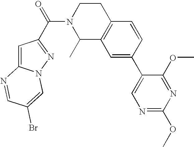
C(N1C(C)C2=C(CC1)C=CC(C1=CN=C(OC)N=C1OC)=C2)(=O)C1=NN2C(=C1)N=CC(Br)=C2
